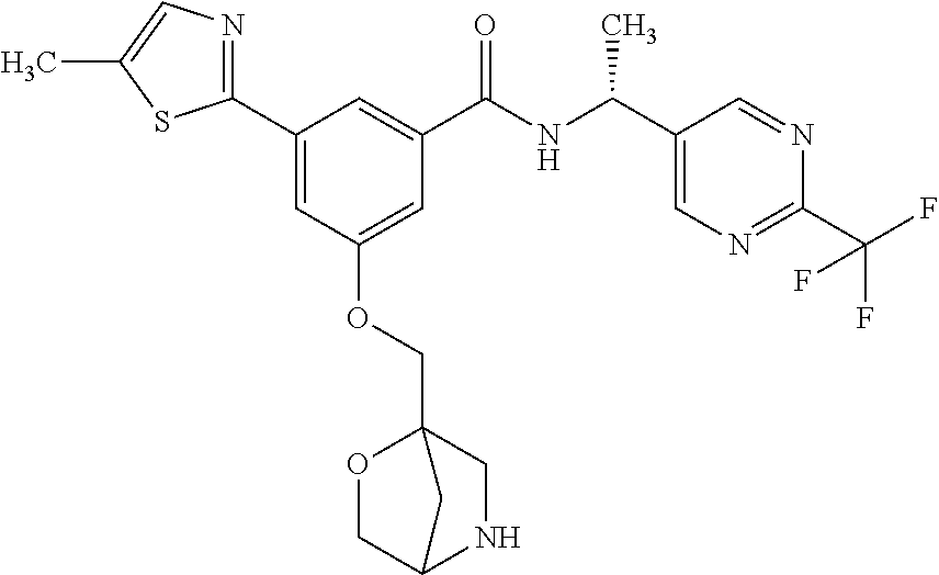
C1(C2=CC(OCC34OCC(NC3)C4)=CC(C(NC(C3=CN=C(C(F)(F)F)N=C3)C)=O)=C2)=NC=C(C)S1
